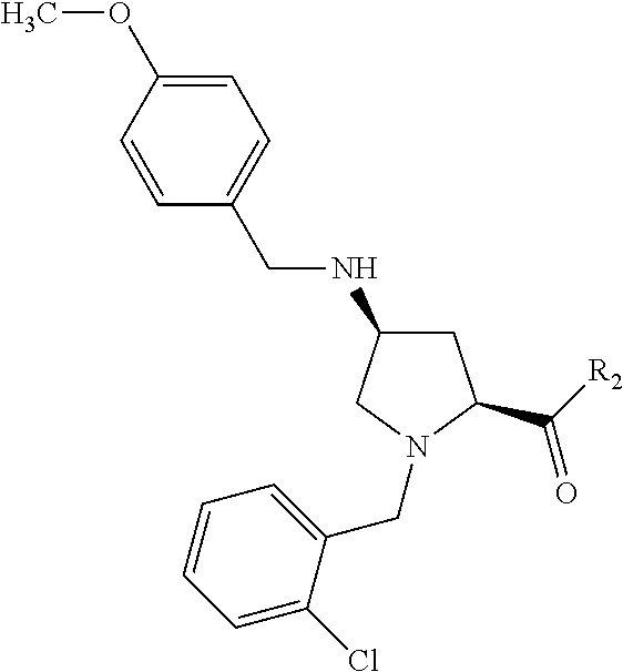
C1=C(OC)C=CC(CNC2CC(C([R2])=O)N(CC3=CC=CC=C3Cl)C2)=C1
